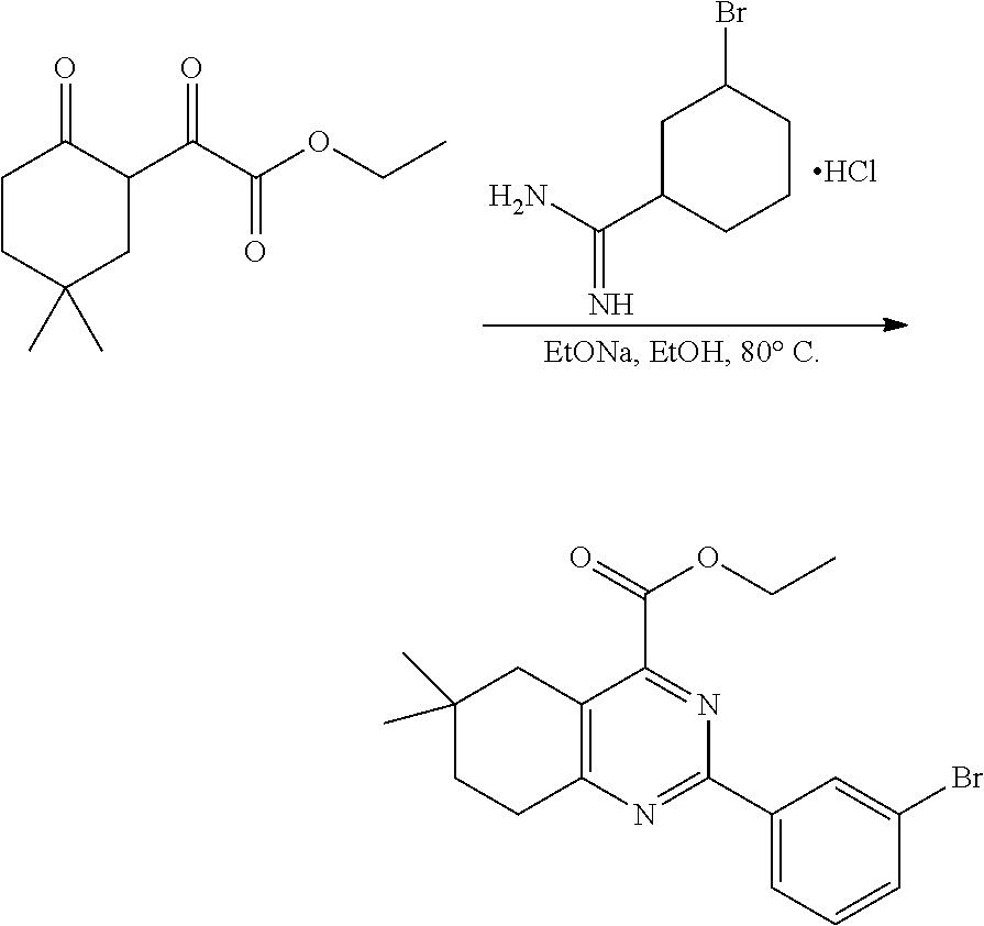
C1(C)(C)CC(C(C(OCC)=O)=O)C(=O)CC1.C1CCC(Br)CC1C(N)=N.Cl.C1CC2=C(CC1(C)C)C(C(OCC)=O)=NC(C1=CC=CC(Br)=C1)=N2
